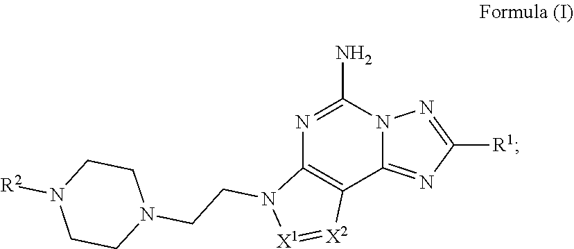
N1=C(N)N2C(=NC([R1])=N2)C2=C1N(CCN1CCN([R2])CC1)[X1]=[X2]2
